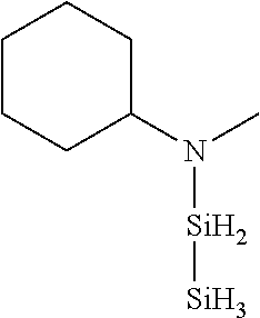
C1(N(C)[Si][Si])CCCCC1
